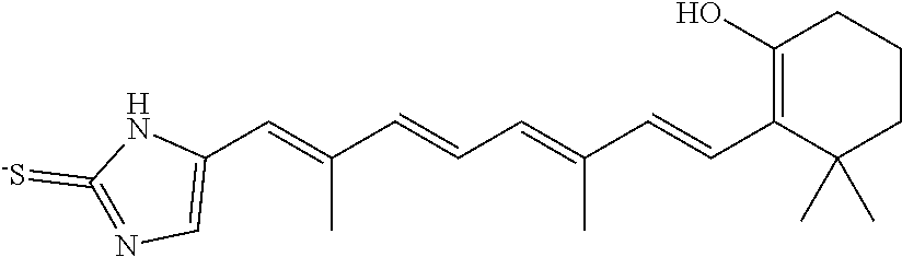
C1(C=C(C=CC=C(C=CC2=C(O)CCCC2(C)C)C)C)=CN=C(=[-S])N1
